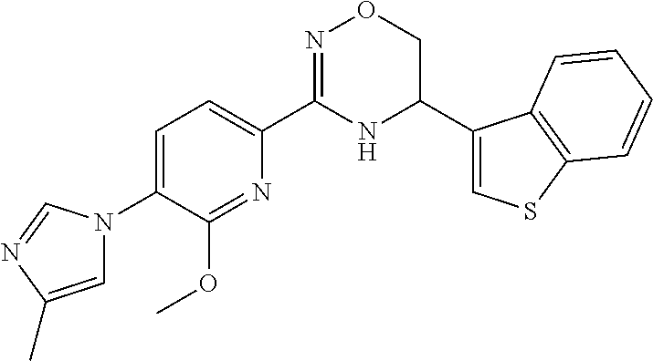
C1=C(N2C=C(C)N=C2)C(OC)=NC(C2=NOCC(C3=CSC4=C3C=CC=C4)N2)=C1
